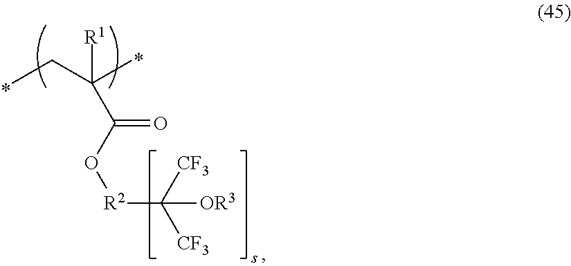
C(C(O[R2]C([CF3])([CF3])[OR3])=O)(C)(CC)[R1]
